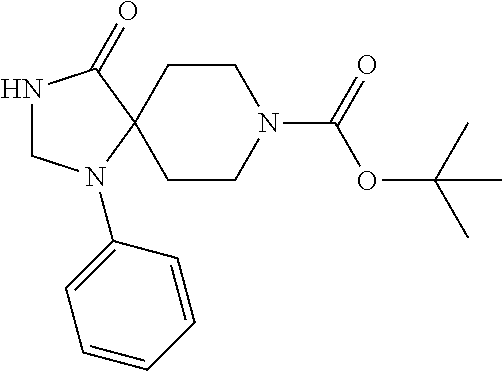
N1CN(C2=CC=CC=C2)C2(C1=O)CCN(C(OC(C)(C)C)=O)CC2
